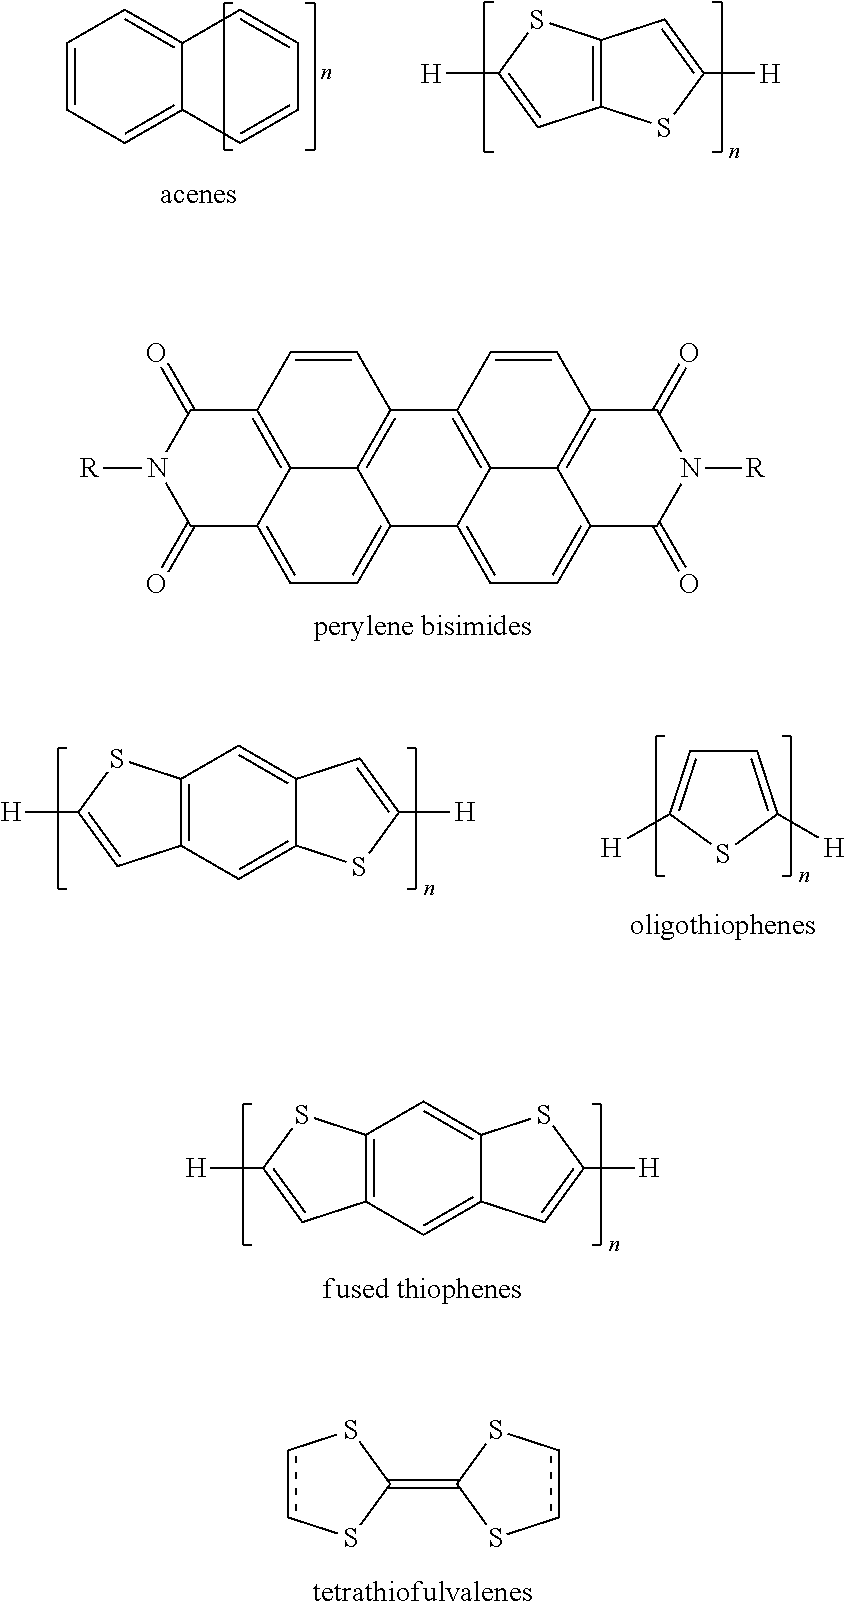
C12=C(SC([H])=C1)C=C([H])S2.C1=CC=C2C(=C1)C=CC=C2.C12=C3C4=C5C(=CC=C6C5=C(C=C4)C(=O)N([R])C6=O)C1=CC=C1C2=C(C=C3)C(=O)N([R])C1=O.C12=C(C=C3C(=C1)C=C([H])S3)C=C([H])S2.C1=C([H])SC([H])=C1.C12=C(C=C3C(=C1)SC([H])=C3)C=C([H])S2.c1cSC(=C2SccS2)S1
